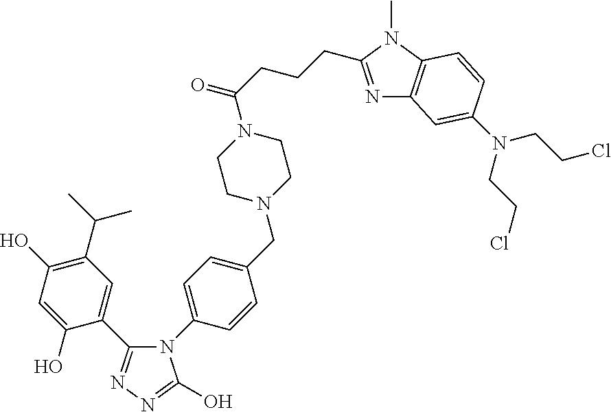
N1(C2=CC=C(CN3CCN(C(CCCC4=NC5=C(N4C)C=CC(N(CCCl)CCCl)=C5)=O)CC3)C=C2)C(C2=CC(C(C)C)=C(O)C=C2O)=NN=C1O
